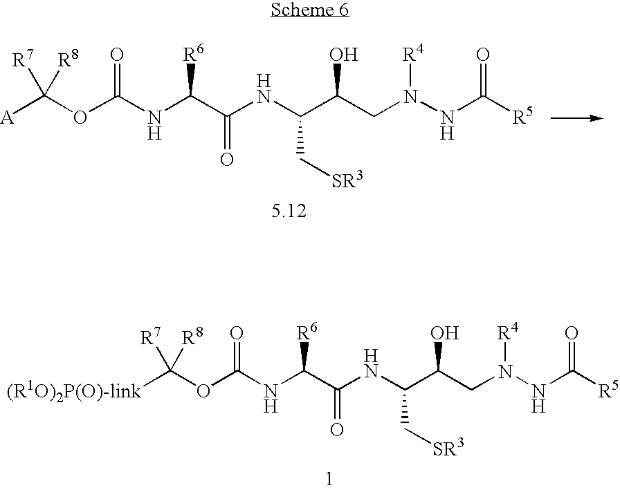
[A]C(OC(NC(C(NC(C(CN(NC([R5])=O)[R4])O)C[SR3])=O)[R6])=O)([R7])[R8].[(R1O)2P(O)-link]C(OC(NC(C(NC(C(CN(NC([R5])=O)[R4])O)C[SR3])=O)[R6])=O)([R7])[R8]
